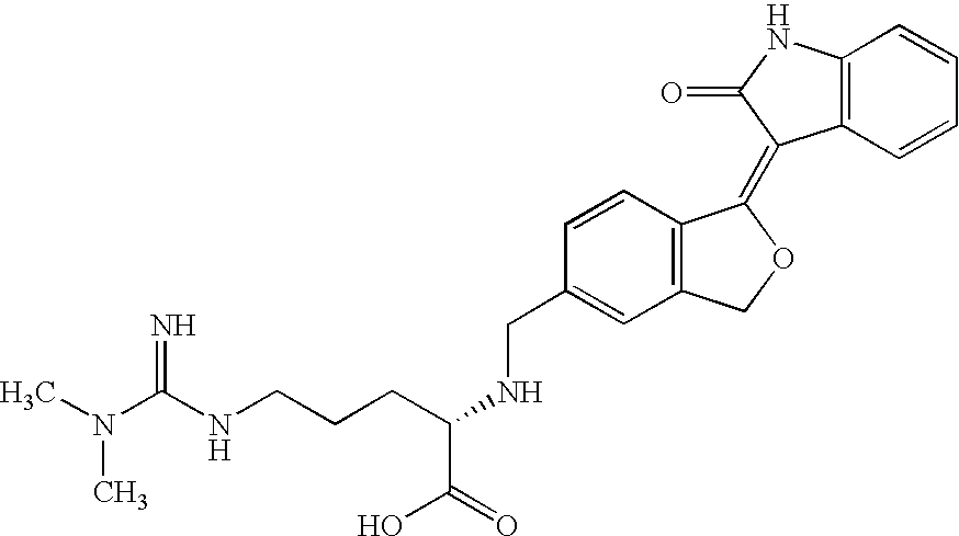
C1(CNC(CCCNC(N(C)C)=N)C(=O)O)=CC2=C(C=C1)C(=C1C3=C(NC1=O)C=CC=C3)OC2
